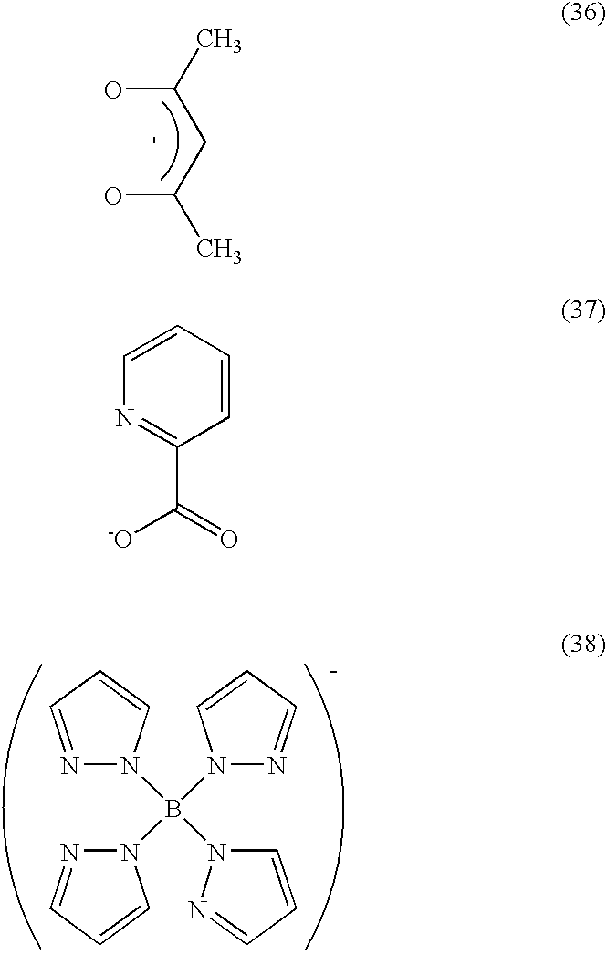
OC(C)CC(O)C.B(N1N=CC=C1)(N1N=CC=C1)(N1N=CC=C1)N1C=CC=N1.C1=CN=C(C(=O)[-O])C=C1
